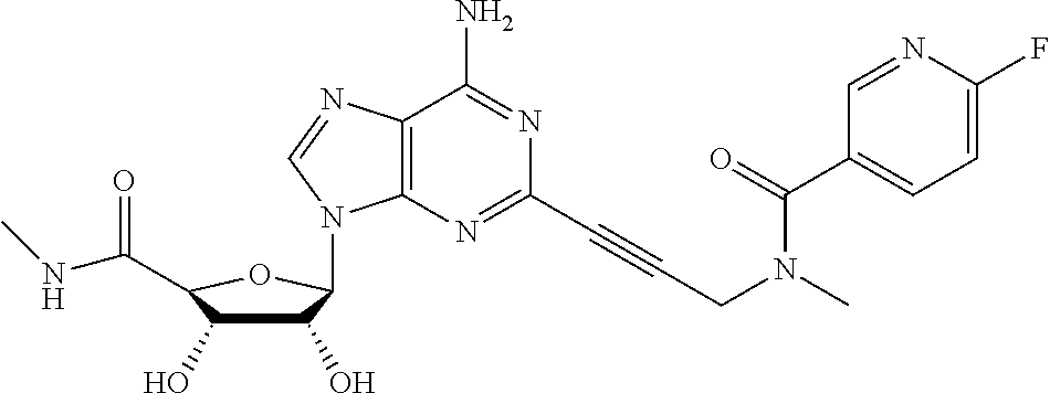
C12=C(N=C(C#CCN(C)C(C3=CC=C(F)N=C3)=O)N=C1N)N(C1C(O)C(O)C(C(=O)NC)O1)C=N2
